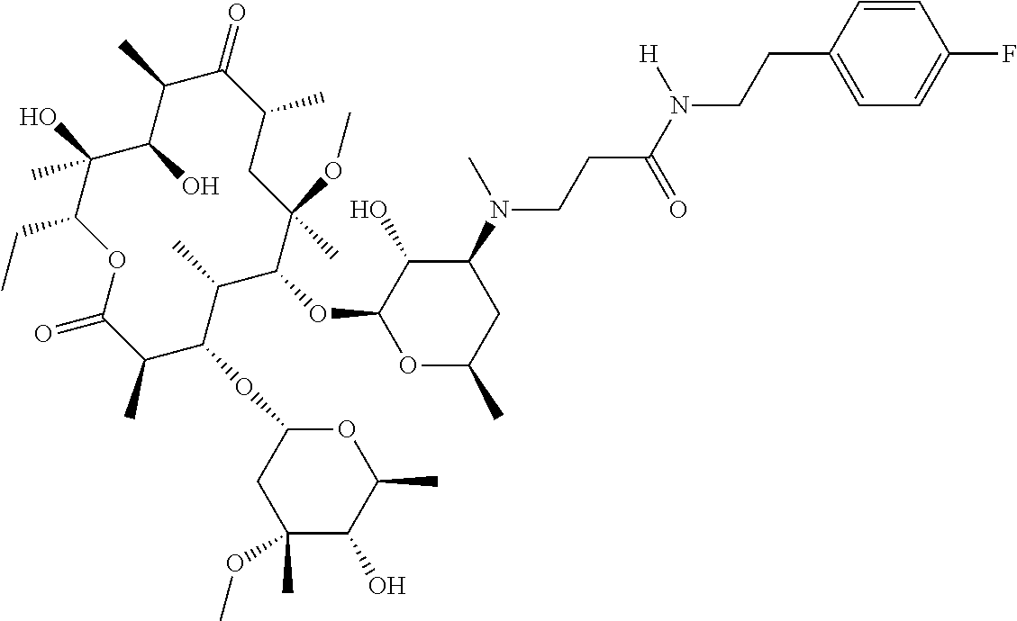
C1(OC2C(O)C(N(C)CCC(N(CCC3=CC=C(F)C=C3)[H])=O)CC(C)O2)C(C)C(OC2OC(C)C(O)C(C)(OC)C2)C(C)C(=O)OC(CC)C(O)(C)C(O)C(C)C(=O)C(C)CC1(OC)C
